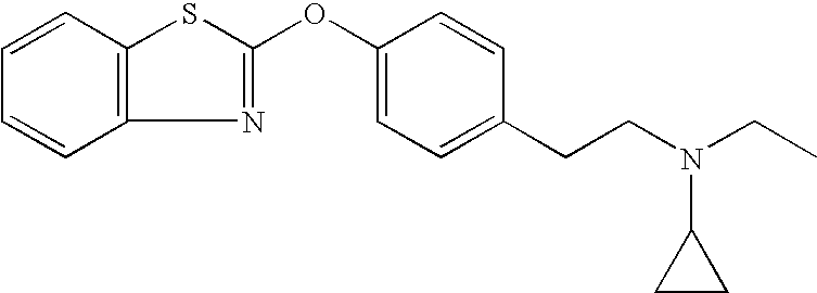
C1=CC2=C(C=C1)N=C(OC1=CC=C(CCN(CC)C3CC3)C=C1)S2
